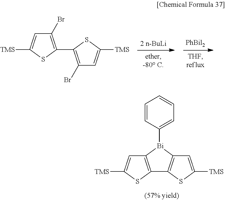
C1(Br)=C(C2=C(Br)C=C([TMS])S2)SC([TMS])=C1.C12=C(SC([TMS])=C1)C1=C([Bi]2C2=CC=CC=C2)C=C([TMS])S1
